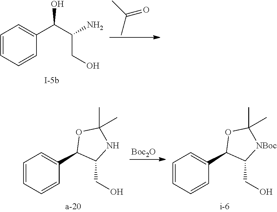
C(C)(C)=O.C1=CC=CC(C(C(CO)N)O)=C1.[Boc2O].C1=CC=CC(C2C(CO)NC(C)(C)O2)=C1.C1=CC=CC(C2C(CO)[NBoc]C(C)(C)O2)=C1
